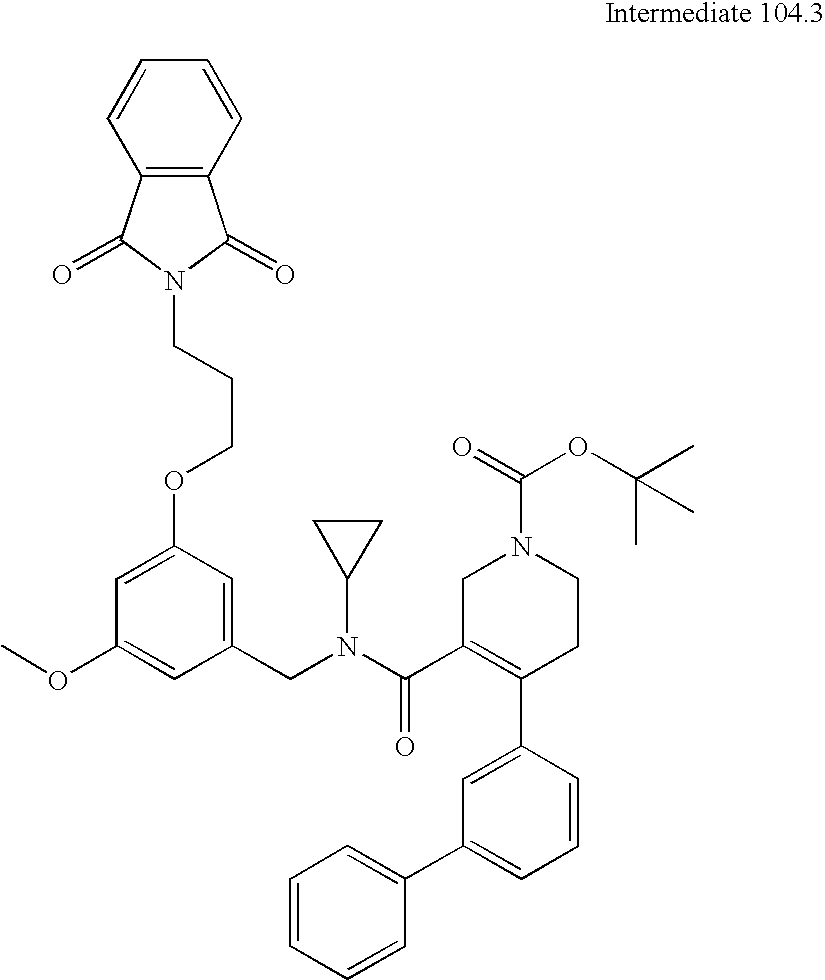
C1=C(OCCCN2C(=O)C3=C(C2=O)C=CC=C3)C=C(CN(C(C2=C(C3=CC(C4=CC=CC=C4)=CC=C3)CCN(C(=O)OC(C)(C)C)C2)=O)C2CC2)C=C1OC
